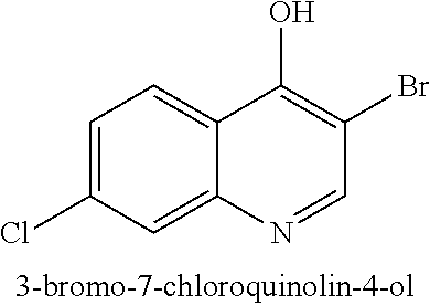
C1=C(Cl)C=C2C(=C1)C(O)=C(Br)C=N2
